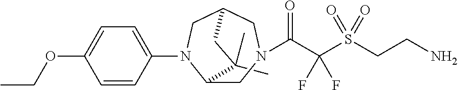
C1(C)(C)C2CN(C(C(S(CCN)(=O)=O)(F)F)=O)CC(CN2C2=CC=C(OCC)C=C2)C1
